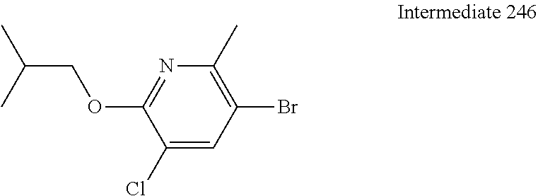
C1(Cl)=CC(Br)=C(C)N=C1OCC(C)C
